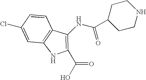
N1C(C(O)=O)=C(NC(C2CCNCC2)=O)C2=C1C=C(Cl)C=C2
